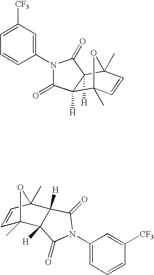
C12([H])C(=O)N(C3=CC([CF3])=CC=C3)C(=O)C1([H])C1(C)C=CC2(C)O1.C1=CC2(C)C3([H])C([H])(C1(C)O2)C(=O)N(C1=CC=CC([CF3])=C1)C3=O
